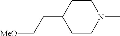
C1CN(C)CCC1CC[MeO]
